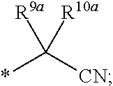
*C([CN])([R9a])[R10a]
